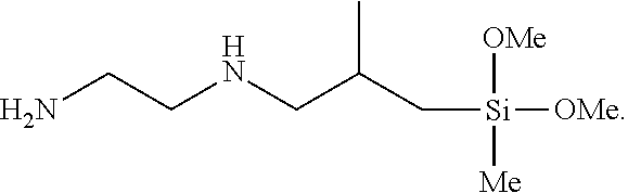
N(CC(C[Si]([OMe])([OMe])[Me])C)CCN
